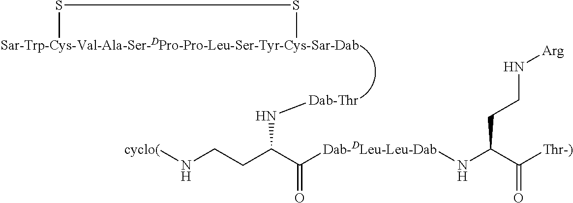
S(C)SC.N(C(CCN[cyclo(])C([Dab-DLeu-Leu-Dab]NC(C([Thr-)])=O)CCN[Arg])=O)[Dab-Thr]
